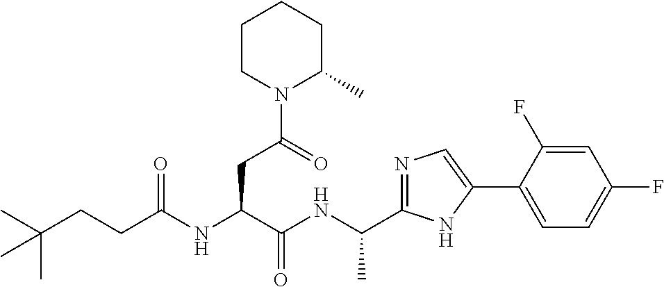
C(NC(C(NC(CCC(C)(C)C)=O)CC(N1C(C)CCCC1)=O)=O)(C)C1=NC=C(C2=CC=C(F)C=C2F)N1
